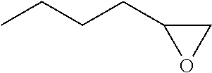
C1C(CCCC)O1
